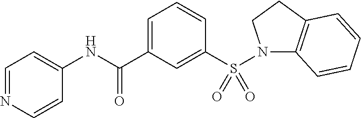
C1=NC=CC(NC(C2=CC=CC(S(N3C4=C(CC3)C=CC=C4)(=O)=O)=C2)=O)=C1
